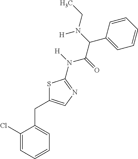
C1(Cl)=CC=CC=C1CC1=CN=C(N([H])C(=O)C(C2=CC=CC=C2)N(CC)[H])S1
